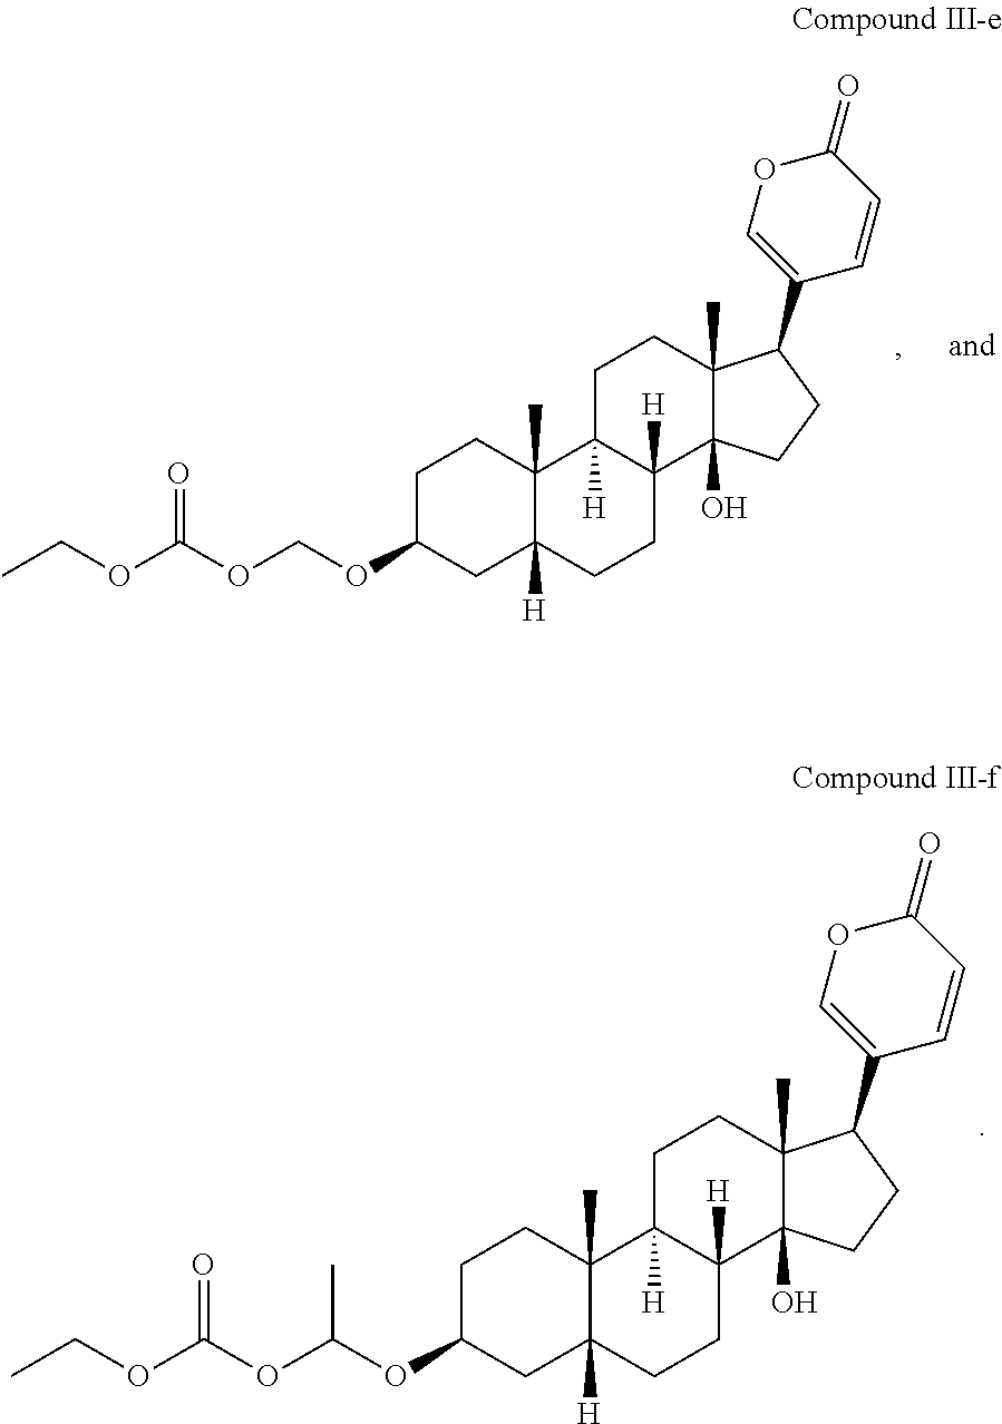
C1C(OCOC(OCC)=O)CC2([H])C(C)(C1)C1([H])C([H])(CC2)C2(O)C(C)(CC1)C(C1=COC(=O)C=C1)CC2.C1C(OC(OC(OCC)=O)C)CC2([H])C(C)(C1)C1([H])C([H])(CC2)C2(O)C(C)(CC1)C(C1=COC(=O)C=C1)CC2
